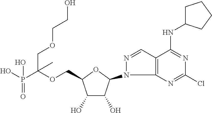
C1(O)C(O)C(N2N=CC3=C2N=C(Cl)N=C3NC2CCCC2)OC1COC(P(O)(=O)O)(COCCO)C
